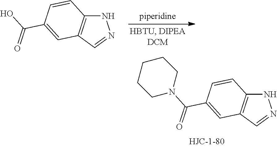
N1C2=C(C=N1)C=C(C(=O)O)C=C2.N1C2=C(C=N1)C=C(C(=O)N1CCCCC1)C=C2
